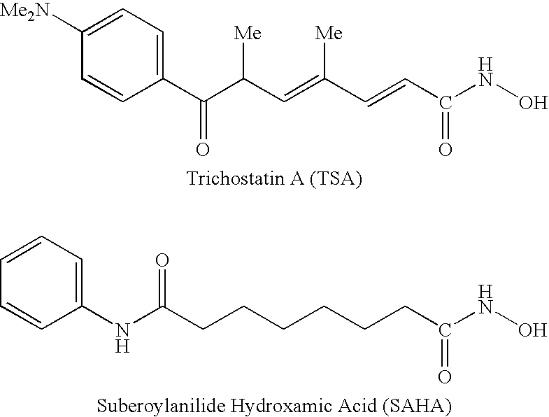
C1([Me2N])=CC=C(C(C(C=C(C=CC(NO)=O)[Me])[Me])=O)C=C1.C1=CC=C(NC(=O)CCCCCCC(NO)=O)C=C1
